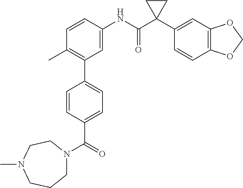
C1=C(NC(C2(C3=CC4=C(C=C3)OCO4)CC2)=O)C=CC(C)=C1C1=CC=C(C(=O)N2CCCN(C)CC2)C=C1
